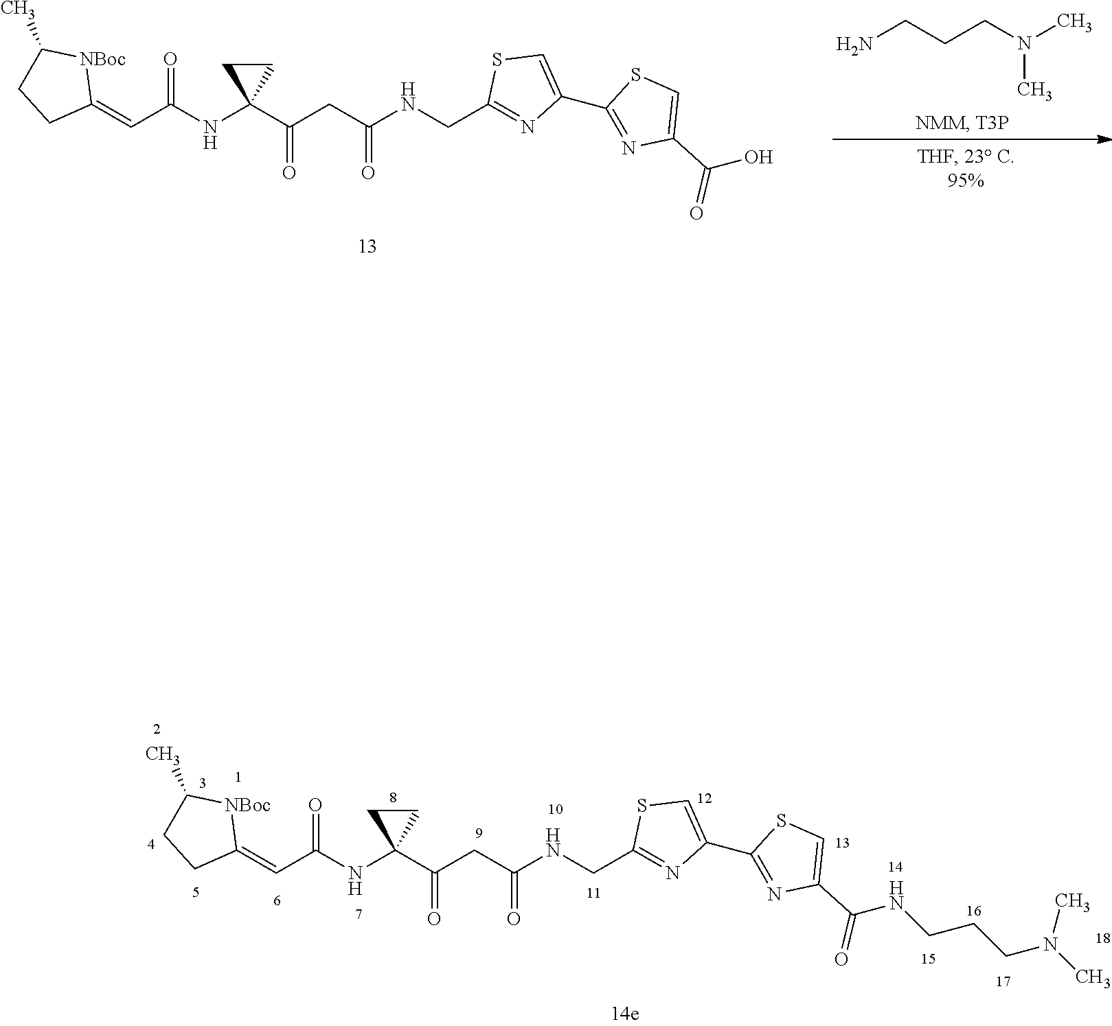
C1(C)CCC(=CC(=O)NC2(C(CC(NCC3=NC(C4=NC(C(O)=O)=CS4)=CS3)=O)=O)CC2)[NBoc]1.NCCCN(C)C.C1(C)CCC(=CC(=O)NC2(C(CC(NCC3=NC(C4=NC(C(NCCCN(C)C)=O)=CS4)=CS3)=O)=O)CC2)[NBoc]1
